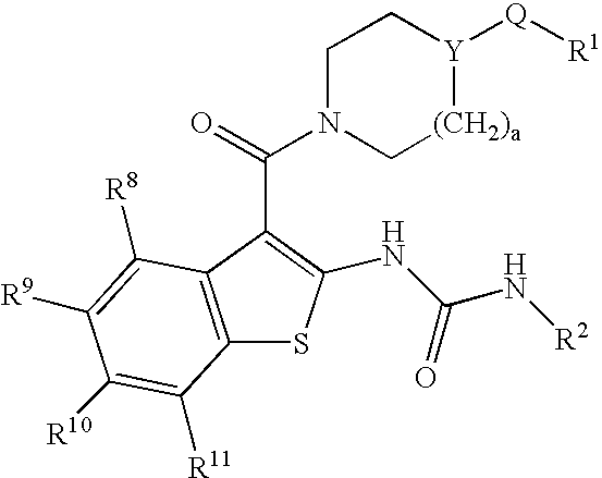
C1N(C(=O)C2=C(NC(N[R2])=O)SC3=C2C([R8])=C([R9])C([R10])=C3[R11])C[(CH2)a][Y]([Q][R1])C1
